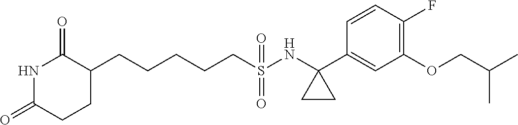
N1C(=O)CCC(CCCCCS(=O)(=O)NC2(C3=CC(OCC(C)C)=C(F)C=C3)CC2)C1=O
